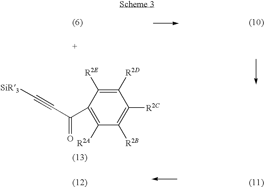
C1([R2D])=C([R2E])C(C(=O)C#C[SiR3])=C([R2A])C([R2B])=C1[R2C]
